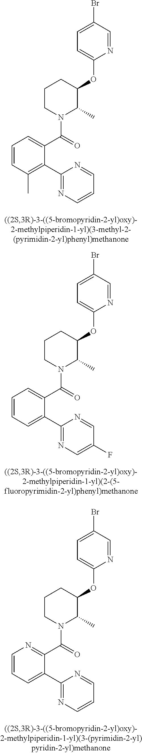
C1(OC2CCCN(C(C3=CC=CC(C)=C3C3=NC=CC=N3)=O)C2C)=CC=C(Br)C=N1.C1(OC2CCCN(C(C3=CC=CC=C3C3=NC=C(F)C=N3)=O)C2C)=CC=C(Br)C=N1.C1(OC2CCCN(C(C3=NC=CC=C3C3=NC=CC=N3)=O)C2C)=CC=C(Br)C=N1
